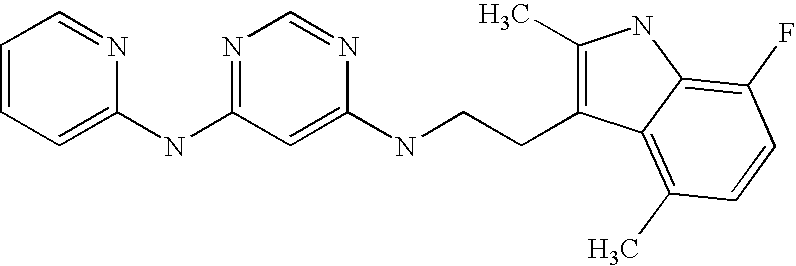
C1=CC=C(NC2=NC=NC(NCCC3=C(C)NC4=C(F)C=CC(C)=C34)=C2)N=C1
